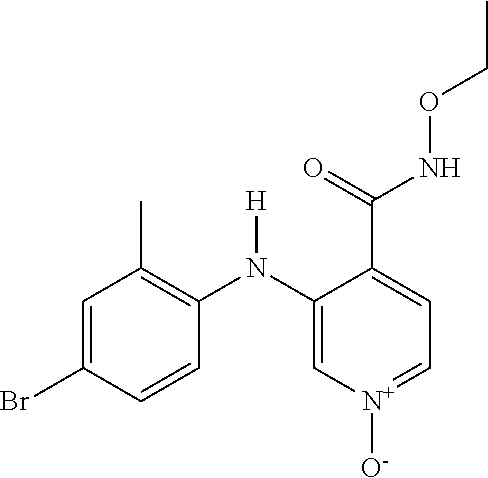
C1=C(Br)C=CC(N(C2=C[N+]([O-])=CC=C2C(=O)NOCC)[H])=C1C
